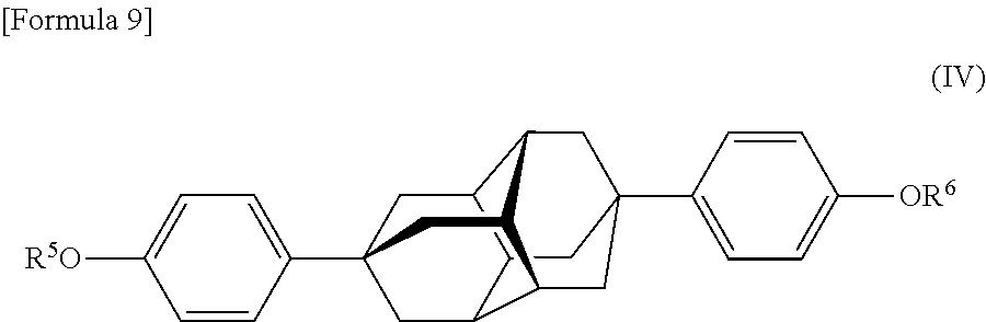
C1C2C3C4CC1(C1=CC=C([R5O])C=C1)CC1C4CC(C4=CC=C([OR6])C=C4)(CC21)C3
